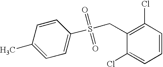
C1=C(C)C=CC(S(CC2=C(Cl)C=CC=C2Cl)(=O)=O)=C1
